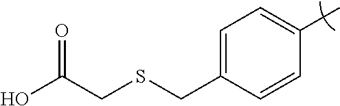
C1=C(CSCC(O)=O)C=CC(C)=C1
